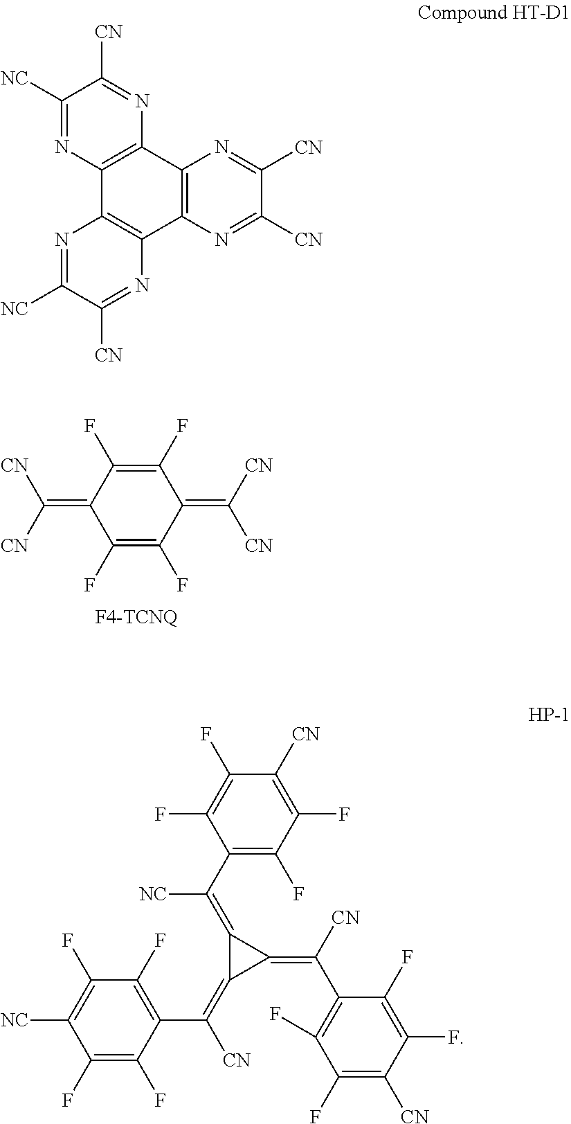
C(=C1C(F)=C(F)C(=C([CN])[CN])C(F)=C1F)([CN])[CN].C1([NC])=NC2=C(N=C1[CN])C1=C(C3=C2N=C([NC])C([CN])=N3)N=C([CN])C([CN])=N1.C1(F)=C(F)C(C(=C2C(=C(C3=C(F)C(F)=C([CN])C(F)=C3F)[NC])C2=C([CN])C2=C(F)C(F)=C([CN])C(F)=C2F)[CN])=C(F)C(F)=C1[NC]
